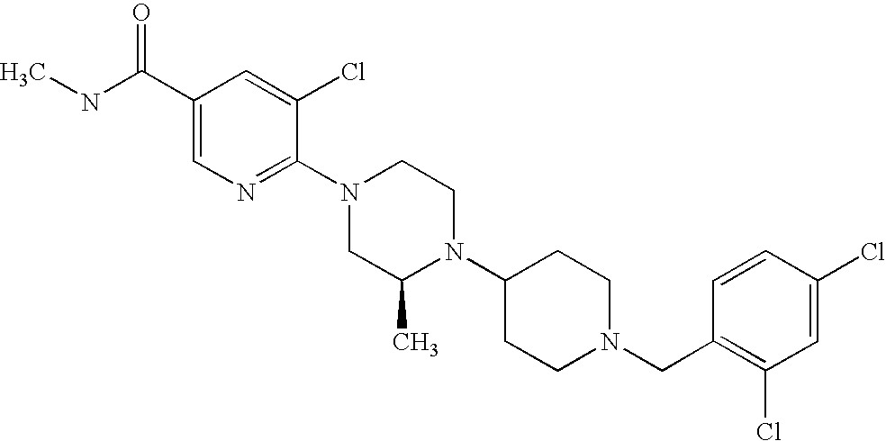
C1(Cl)=CC(Cl)=C(CN2CCC(N3C(C)CN(C4=NC=C(C(NC)=O)C=C4Cl)CC3)CC2)C=C1
